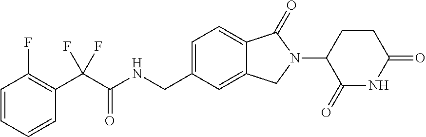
C1=CC=CC(C(C(=O)NCC2=CC=C3C(=C2)CN(C2C(=O)NC(=O)CC2)C3=O)(F)F)=C1F
